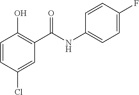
C1=CC(Cl)=CC(C(NC2=CC=C(F)C=C2)=O)=C1O
